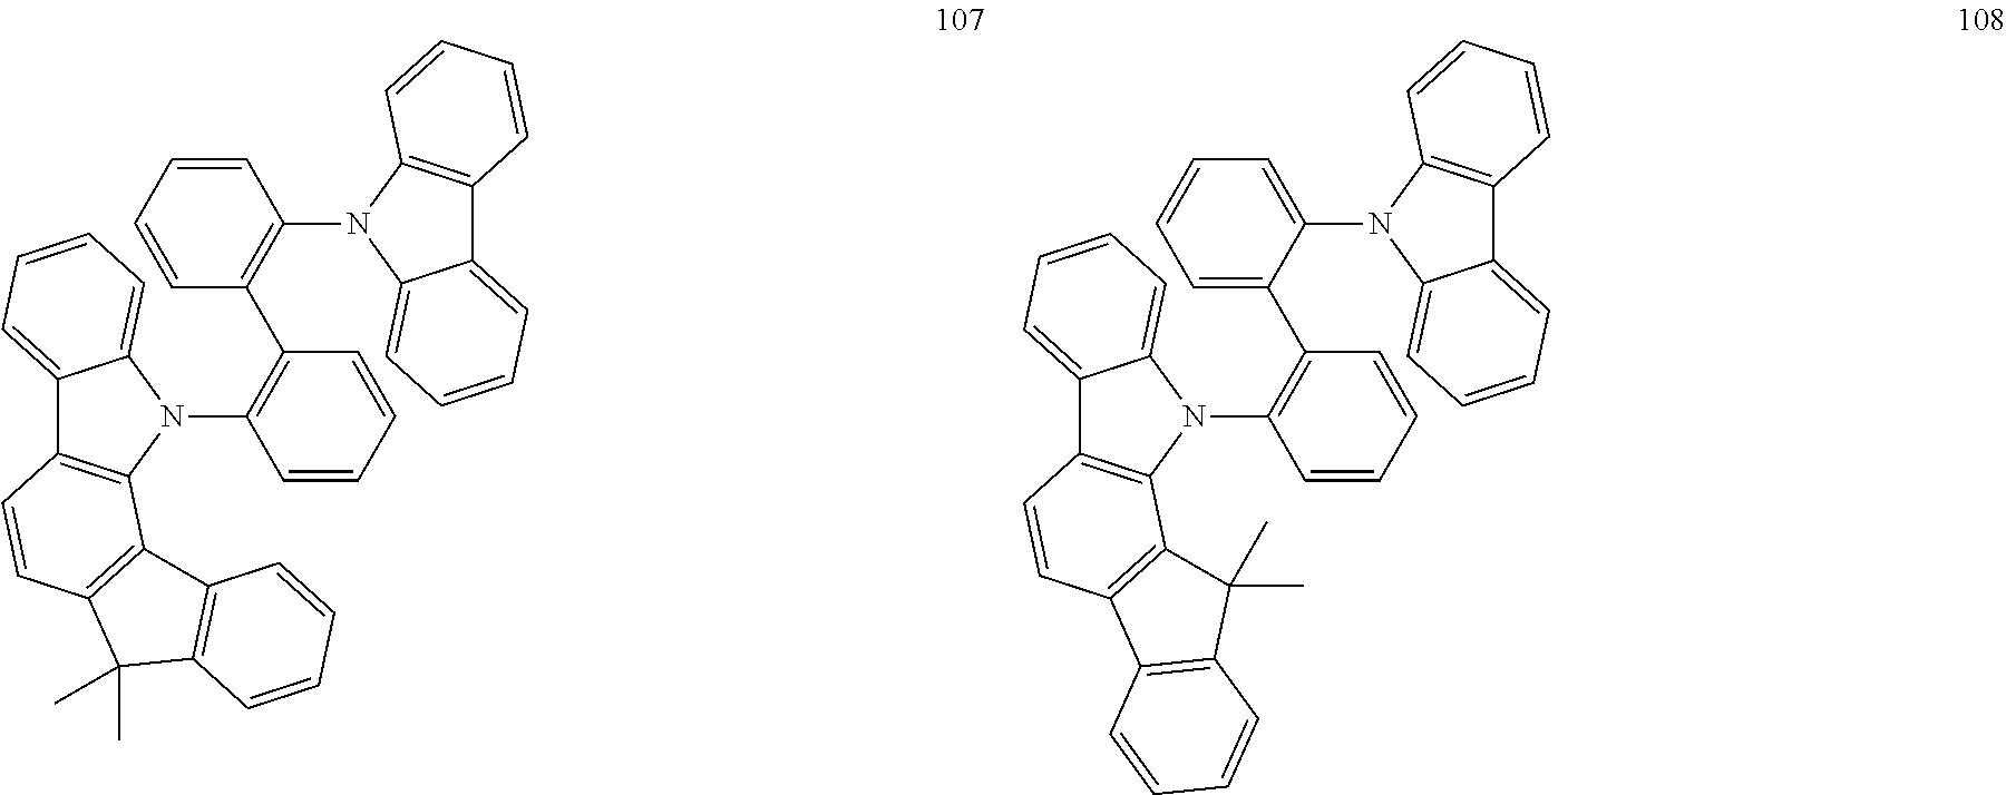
C12=CC=CC=C1N(C1=C(C3=C(N4C5=CC=CC=C5C5=C4C=CC=C5)C=CC=C3)C=CC=C1)C1=C2C=CC2=C1C1=C(C2(C)C)C=CC=C1.C12=CC=CC=C1N(C1=C(C3=CC=CC=C3N3C4=CC=CC=C4C4=C3C=CC=C4)C=CC=C1)C1=C2C=CC2=C1C(C)(C)C1=C2C=CC=C1
